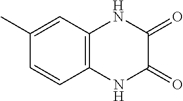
C1=CC2=C(C=C1C)NC(=O)C(=O)N2
